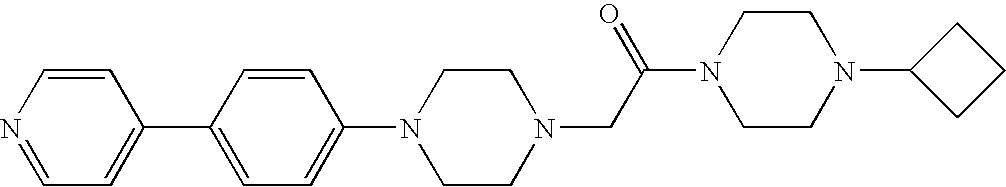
C1(N2CCN(CC(N3CCN(C4CCC4)CC3)=O)CC2)=CC=C(C2=CC=NC=C2)C=C1
